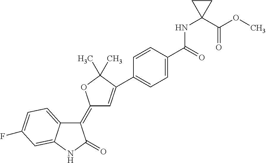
C1(=C2C=C(C3=CC=C(C(=O)NC4(C(OC)=O)CC4)C=C3)C(C)(C)O2)C2=CC=C(F)C=C2NC1=O
